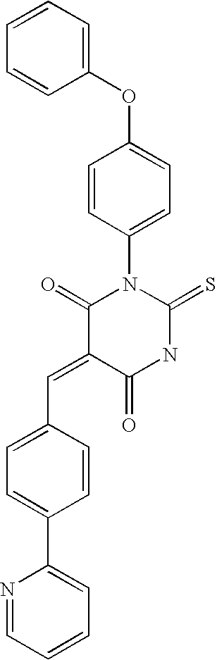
C1(OC2=CC=C(N3C(=O)C(=CC4=CC=C(C5=CC=CC=N5)C=C4)C(=O)NC3=S)C=C2)=CC=CC=C1
